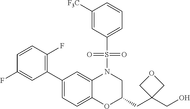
C1=CC(F)=C(C2=CC=C3C(=C2)N(S(C2=CC=CC([F3C])=C2)(=O)=O)CC(CC2(CO)COC2)O3)C=C1F
